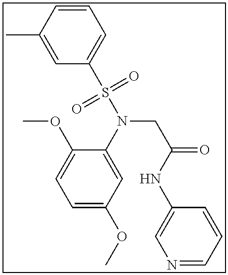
C1=CC(C)=CC(S(N(CC(=O)NC2=CN=CC=C2)C2=CC(OC)=CC=C2OC)(=O)=O)=C1
